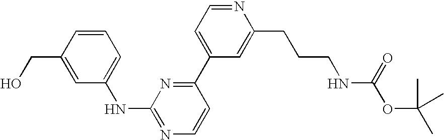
C1(CO)=CC(NC2=NC=CC(C3=CC=NC(CCCNC(=O)OC(C)(C)C)=C3)=N2)=CC=C1
